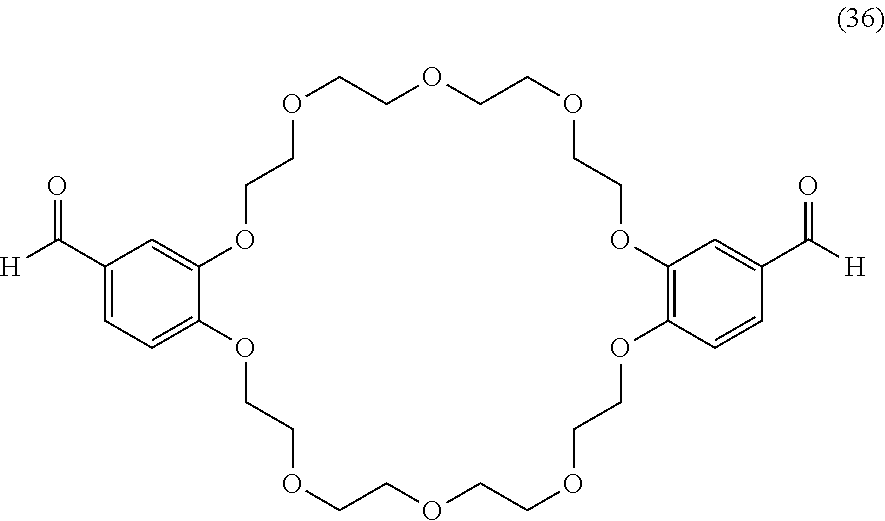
C1(C([H])=O)=CC=C2C(=C1)OCCOCCOCCOCCOC1=C(OCCOCCOCCOCCO2)C=CC(C([H])=O)=C1
